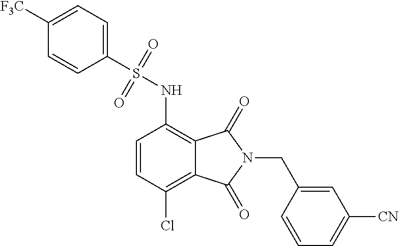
C1=CC(Cl)=C2C(=C1NS(C1=CC=C([F3C])C=C1)(=O)=O)C(=O)N(CC1=CC([CN])=CC=C1)C2=O
